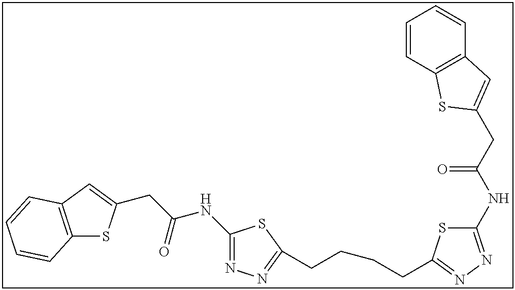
C1(NC(CC2=CC3=C(S2)C=CC=C3)=O)=NN=C(CCCCC2=NN=C(NC(CC3=CC4=C(C=CC=C4)S3)=O)S2)S1
